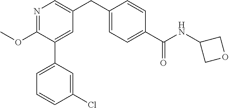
C1(OC)=NC=C(CC2=CC=C(C(NC3COC3)=O)C=C2)C=C1C1=CC=CC(Cl)=C1
